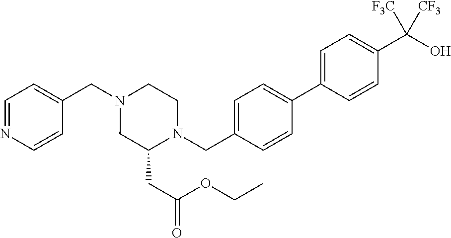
C1=NC=CC(CN2CC(CC(OCC)=O)N(CC3=CC=C(C4=CC=C(C(O)([CF3])[CF3])C=C4)C=C3)CC2)=C1
